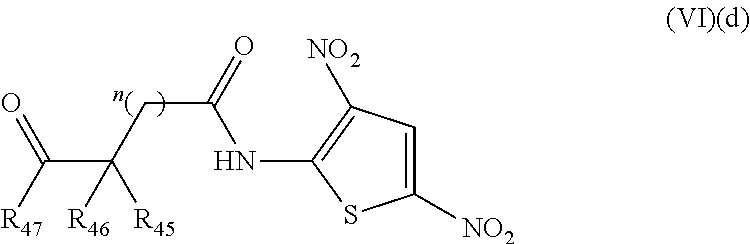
C(C(=O)NC1=C([NO2])C=C([NO2])S1)C(C([R47])=O)([R46])[R45]
